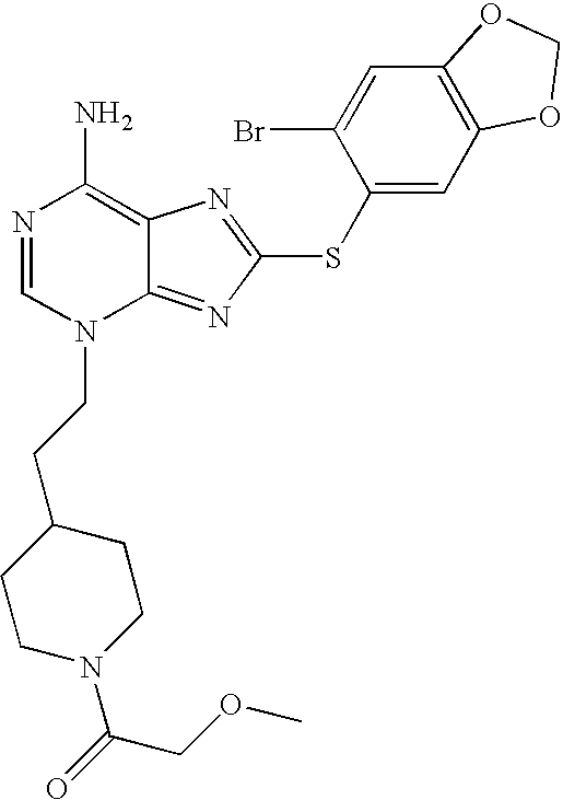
N1=CN(CCC2CCN(C(COC)=O)CC2)C2=NC(SC3=CC4=C(C=C3Br)OCO4)=NC2=C1N
